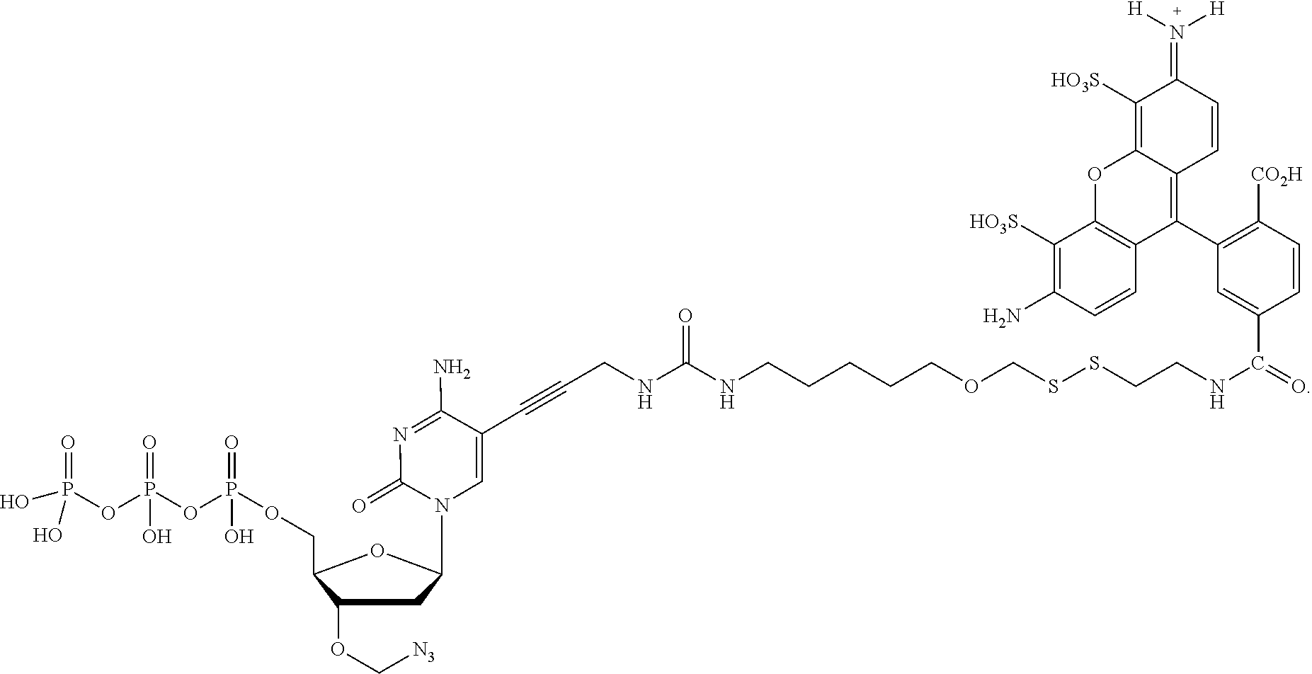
C1(OC[N3])CC(N2C=C(C#CCNC(NCCCCCOCSSCCNC(=O)C3=CC(C4=C5C(=C([HO3S])C(=N([H])[H])C=C5)OC5=C4C=CC(N)=C5[HO3S])=C([CO2H])C=C3)=O)C(N)=NC2=O)OC1COP(=O)(O)OP(=O)(O)OP(=O)(O)O
